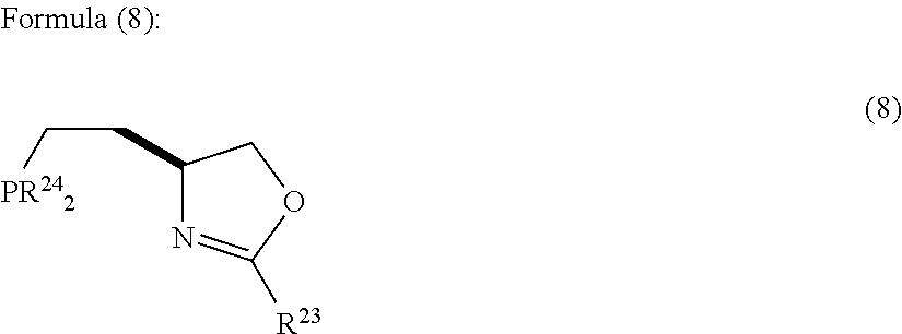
C1(CC[PR242])N=C([R23])OC1
